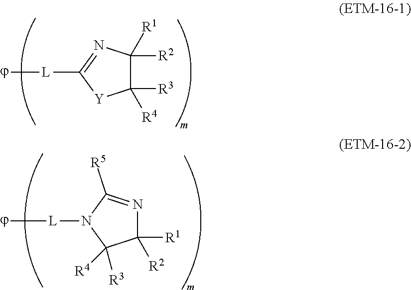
C1([R2])([R1])C([R3])([R4])[Y]C([L][j])=N1.N1=C([R5])N([L][j])C([R4])([R3])C1([R1])[R2]
